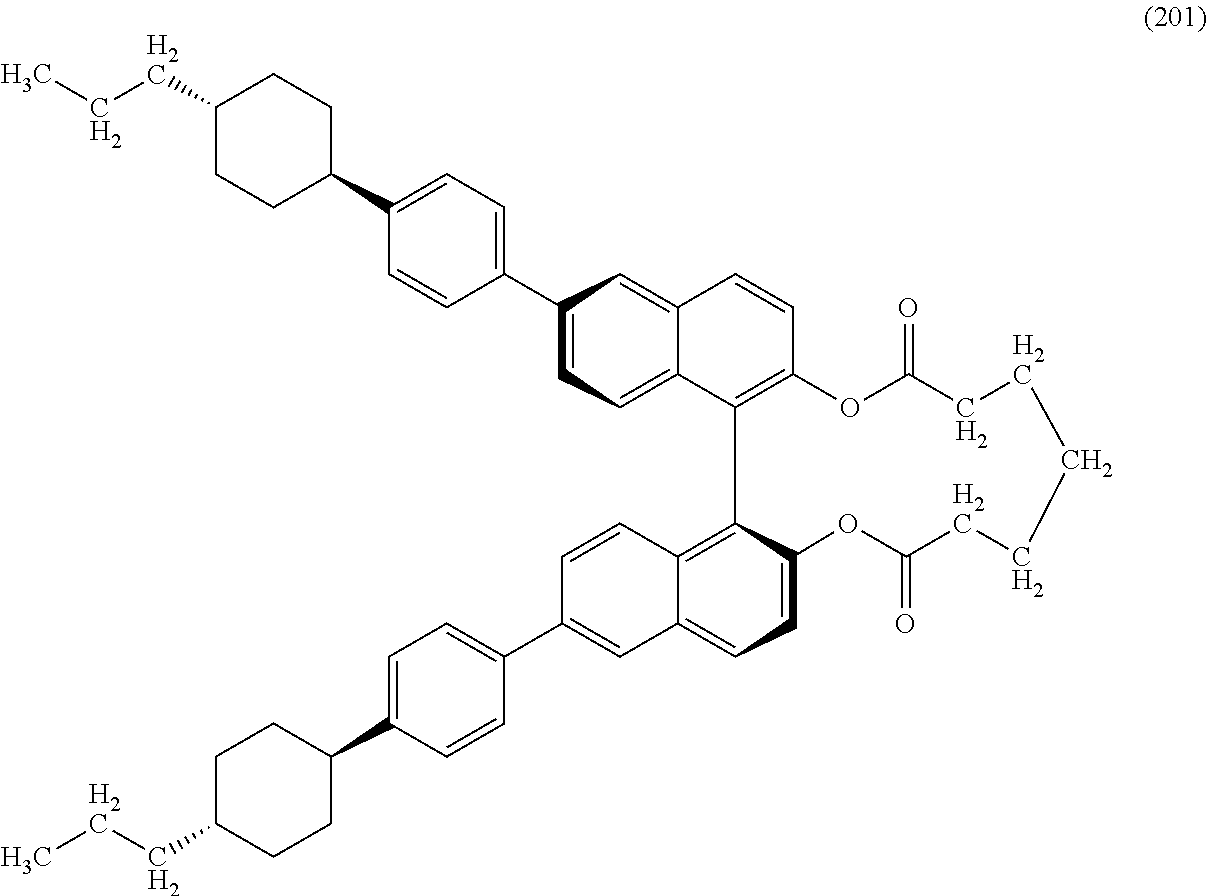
CCCC1CCC(C2=CC=C(C3=CC=C4C(=C3)C=CC3=C4C4=C5C(=CC=C4OC(=O)CCCCCC(=O)O3)C=C(C3=CC=C(C4CCC(CCC)CC4)C=C3)C=C5)C=C2)CC1
